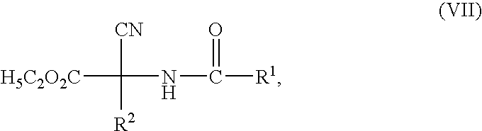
[H5C2O2C]C(NC([R1])=O)([CN])[R2]
